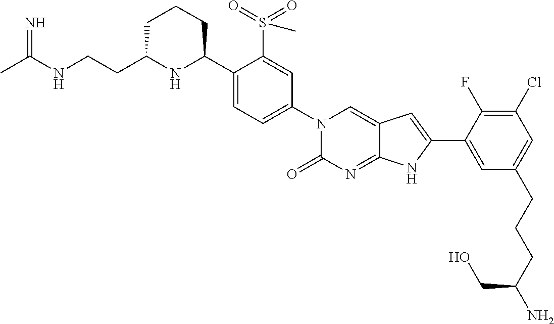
CC(NCCC1NC(C2=CC=C(N3C(=O)N=C4C(=C3)C=C(C3=CC(CCCC(N)CO)=CC(Cl)=C3F)N4)C=C2S(=O)(=O)C)CCC1)=N
